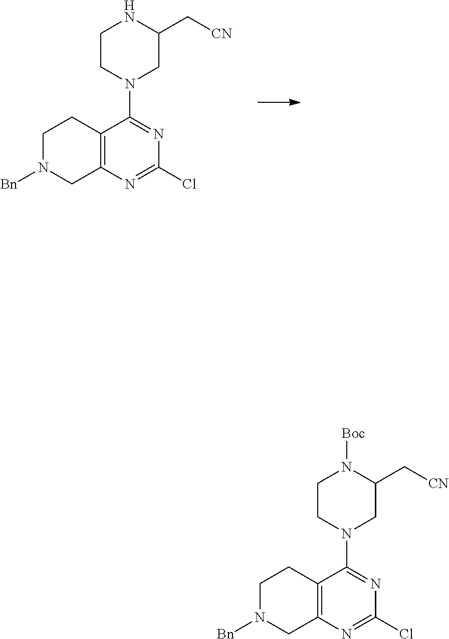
C1N([Bn])CC2=C(C1)C(N1CC(C[CN])NCC1)=NC(Cl)=N2.C1N([Bn])CC2=C(C1)C(N1CC(C[CN])N([Boc])CC1)=NC(Cl)=N2
